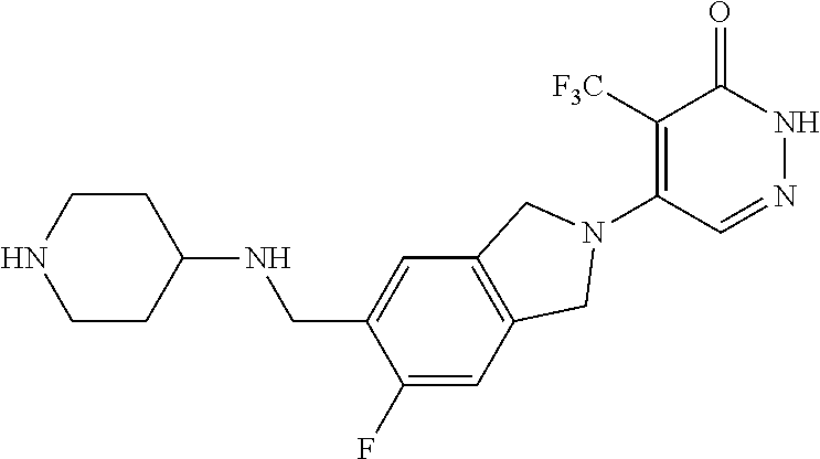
C12=C(C=C(CNC3CCNCC3)C(F)=C1)CN(C1=C([F3C])C(=O)NN=C1)C2
